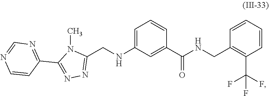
C1(CNC2=CC=CC(C(=O)NCC3=C(C(F)(F)F)C=CC=C3)=C2)=NN=C(C2=NC=NC=C2)N1C
